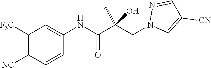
C1=CC([NC])=C([F3C])C=C1NC(C(CN1C=C([CN])C=N1)(C)O)=O
